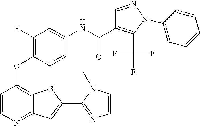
C12=NC=CC(OC3=C(F)C=C(NC(=O)C4=C(C(F)(F)F)N(C5=CC=CC=C5)N=C4)C=C3)=C1SC(C1=NC=CN1C)=C2
